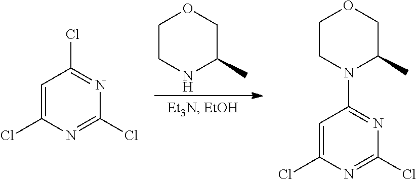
C1CNC(C)CO1.C1=C(Cl)N=C(Cl)N=C1Cl.C1=C(Cl)N=C(Cl)N=C1N1CCOCC1C
